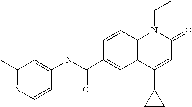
C1(N(C(C2=CC3=C(C=C2)N(CC)C(=O)C=C3C2CC2)=O)C)=CC(C)=NC=C1
